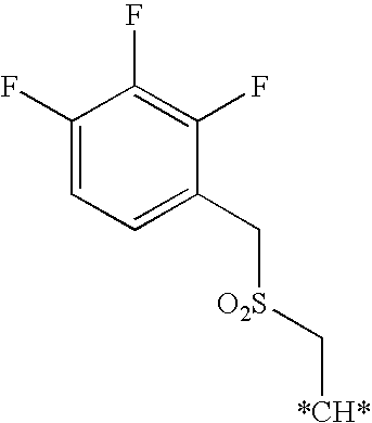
C1(F)=CC=C(C[O2S]C[*CH*])C(F)=C1F
